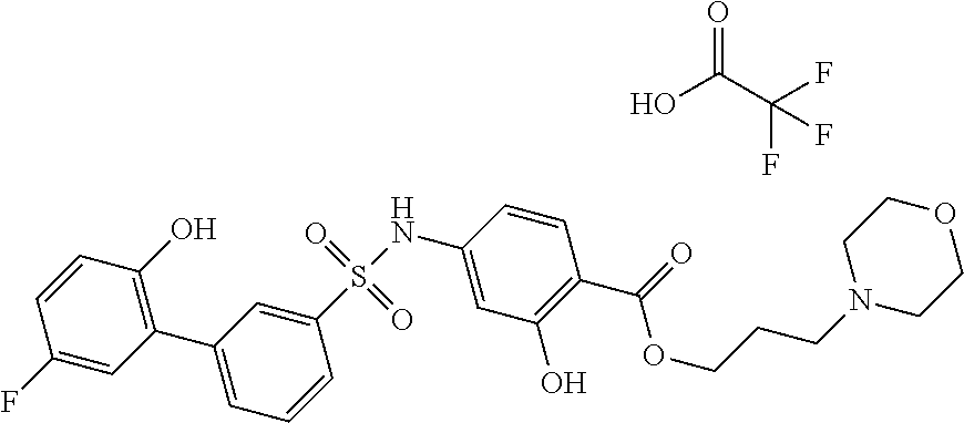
O=C(C(F)(F)F)O.C1(S(NC2=CC(O)=C(C(=O)OCCCN3CCOCC3)C=C2)(=O)=O)=CC(C2=C(O)C=CC(F)=C2)=CC=C1
